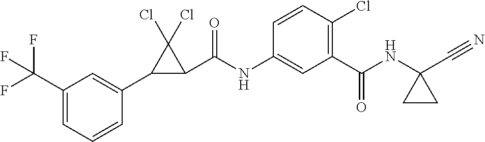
C1(C(F)(F)F)=CC=CC(C2C(C(NC3=CC(C(NC4(C#N)CC4)=O)=C(Cl)C=C3)=O)C2(Cl)Cl)=C1
